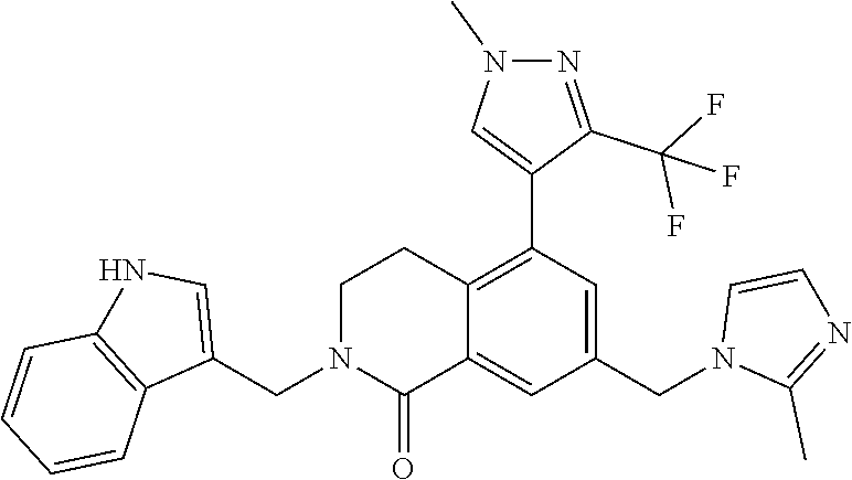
C1(CN2CCC3=C(C4=CN(C)N=C4C(F)(F)F)C=C(CN4C(C)=NC=C4)C=C3C2=O)=CNC2=C1C=CC=C2
